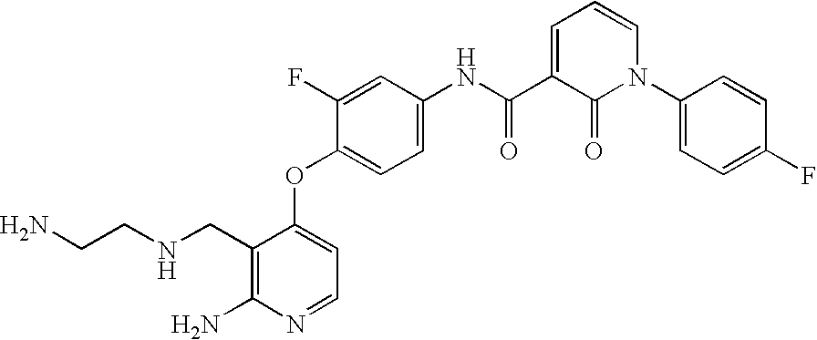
C1(CNCCN)=C(N)N=CC=C1OC1=CC=C(NC(C2=CC=CN(C3=CC=C(F)C=C3)C2=O)=O)C=C1F
